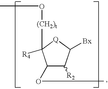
C1(OC)C([R2])C([Bx])[Q]C1([(CH2)t]OC)[R4]
